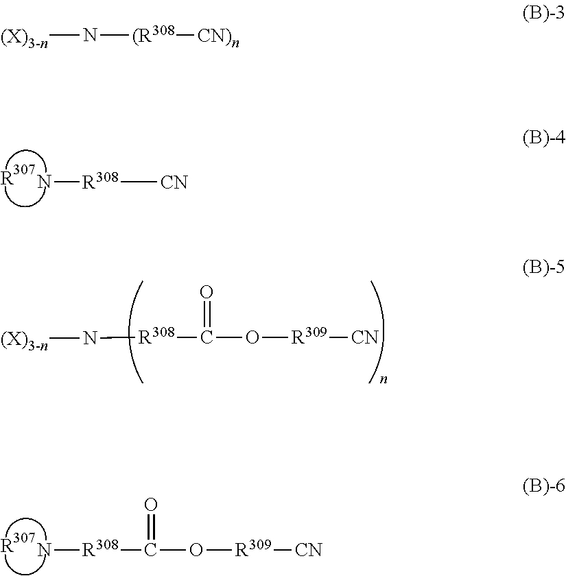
N[R308][CN].[R].N[R308]C(O[R309][CN])=O.[R].[R308](C(O[R309][CN])=O)N[(X)3-n].[(X)3-n]N[(R308][CN)n]
